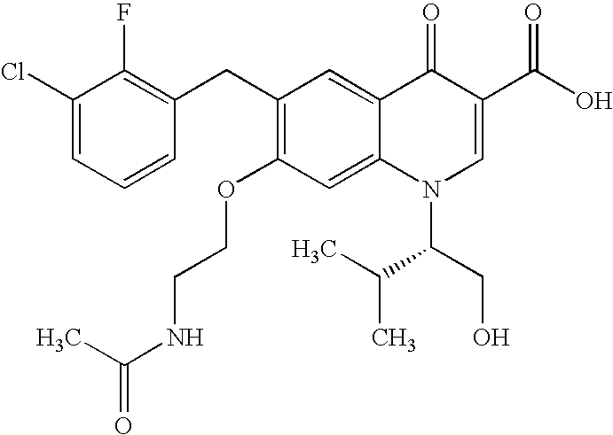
C1(Cl)=CC=CC(CC2=C(OCCNC(=O)C)C=C3C(=C2)C(=O)C(C(O)=O)=CN3C(C(C)C)CO)=C1F
